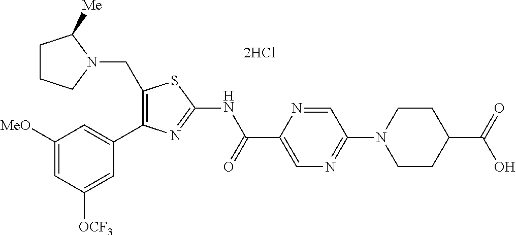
C1(CN2CCCC2[Me])=C(C2=CC([MeO])=CC([OCF3])=C2)N=C(NC(C2=CN=C(N3CCC(C(=O)O)CC3)C=N2)=O)S1
